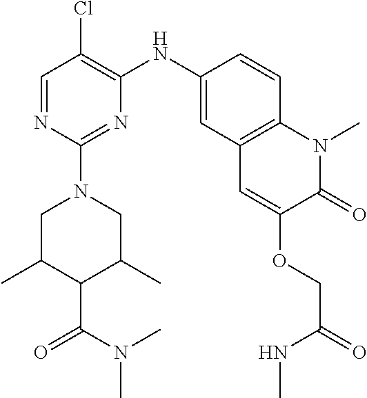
C1=NC(N2CC(C)C(C(N(C)C)=O)C(C)C2)=NC(NC2=CC3=C(C=C2)N(C)C(=O)C(OCC(NC)=O)=C3)=C1Cl
